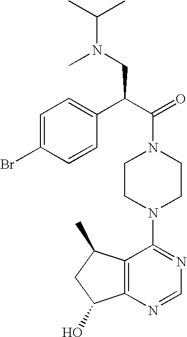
C(N1CCN(C2=NC=NC3=C2C(C)CC3O)CC1)(C(C1=CC=C(Br)C=C1)CN(C(C)C)C)=O
